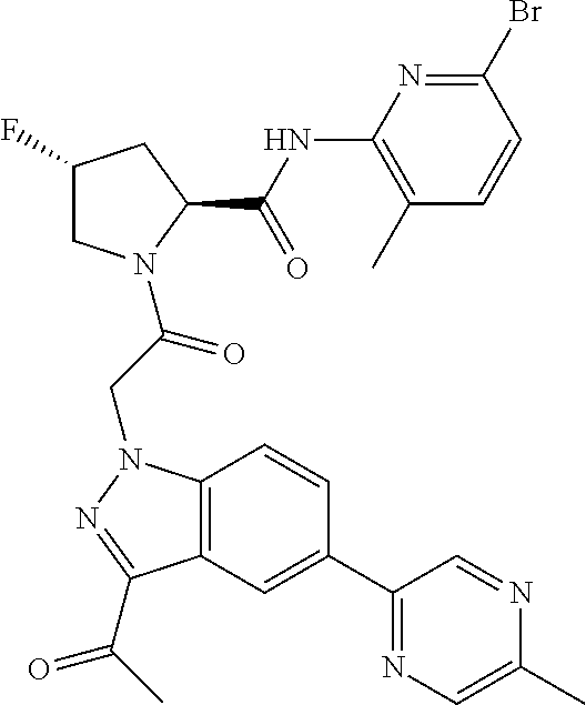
C1(NC(C2CC(F)CN2C(CN2C3=C(C(C(C)=O)=N2)C=C(C2=NC=C(C)N=C2)C=C3)=O)=O)=C(C)C=CC(Br)=N1
